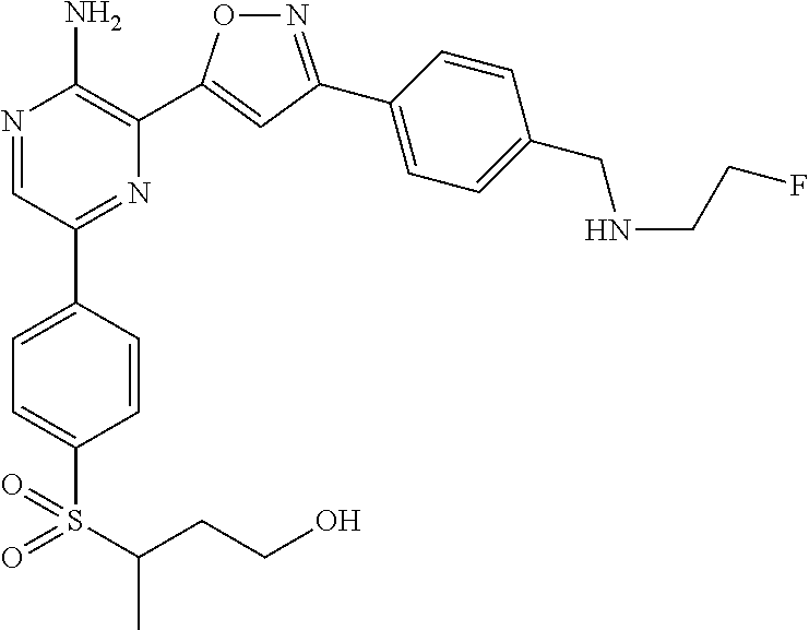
N1=C(C2=CC=C(CNCCF)C=C2)C=C(C2=C(N)N=CC(C3=CC=C(S(C(CCO)C)(=O)=O)C=C3)=N2)O1
